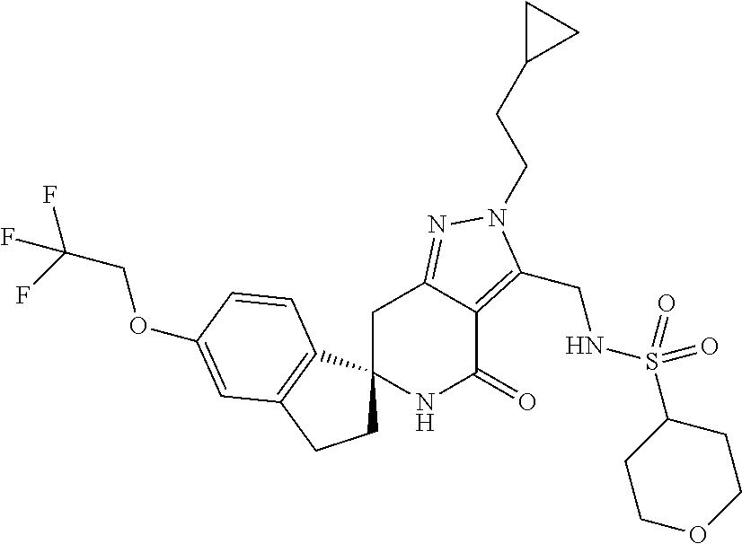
C(C(F)(F)F)OC1=CC2=C(C3(CC2)NC(=O)C2=C(CNS(=O)(=O)C4CCOCC4)N(CCC4CC4)N=C2C3)C=C1
